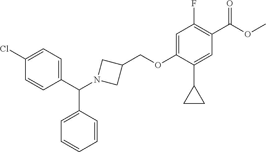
C1(F)=C(C(OC)=O)C=C(C2CC2)C(OCC2CN(C(C3=CC=C(Cl)C=C3)C3=CC=CC=C3)C2)=C1
